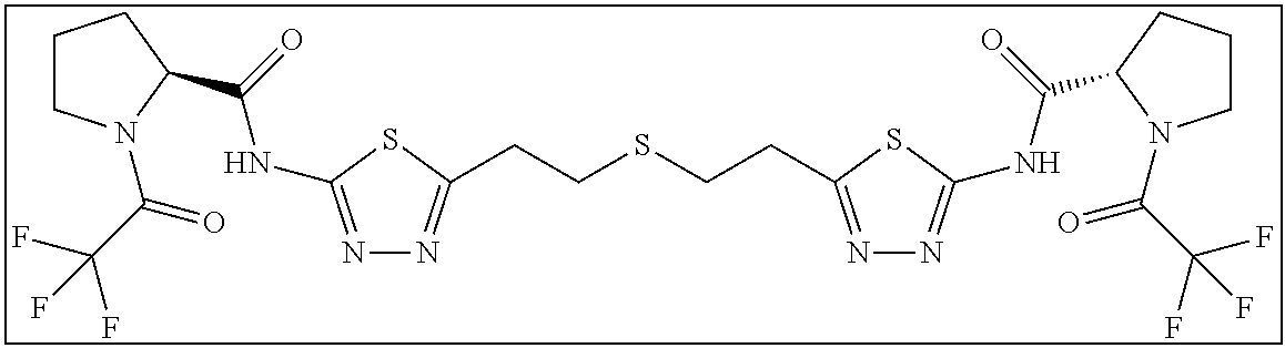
N1=C(NC(=O)C2N(C(C(F)(F)F)=O)CCC2)SC(CCSCCC2=NN=C(NC(=O)C3CCCN3C(C(F)(F)F)=O)S2)=N1
